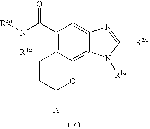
C1(C(N([R3a])[R4a])=O)=C2C(=C3C(=C1)N=C([R2a])N3[R1a])OC([A])CC2
